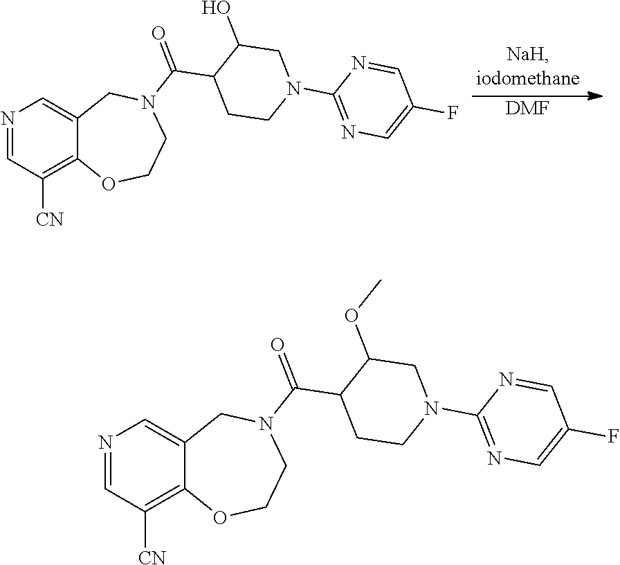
[DMF].N1=CC([CN])=C2C(=C1)CN(C(=O)C1CCN(C3=NC=C(F)C=N3)CC1O)CCO2.N1=CC([CN])=C2C(=C1)CN(C(=O)C1CCN(C3=NC=C(F)C=N3)CC1OC)CCO2
